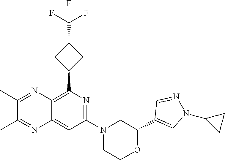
C1(C2=CN(C3CC3)N=C2)OCCN(C2=NC(C3CC(C(F)(F)F)C3)=C3C(=C2)N=C(C)C(C)=N3)C1
